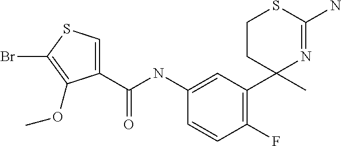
C1=C(NC(C2=CSC(Br)=C2OC)=O)C=CC(F)=C1C1(C)N=C(N)SCC1
